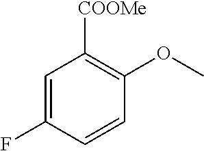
C1=C(F)C=CC(OC)=C1[COOMe]
